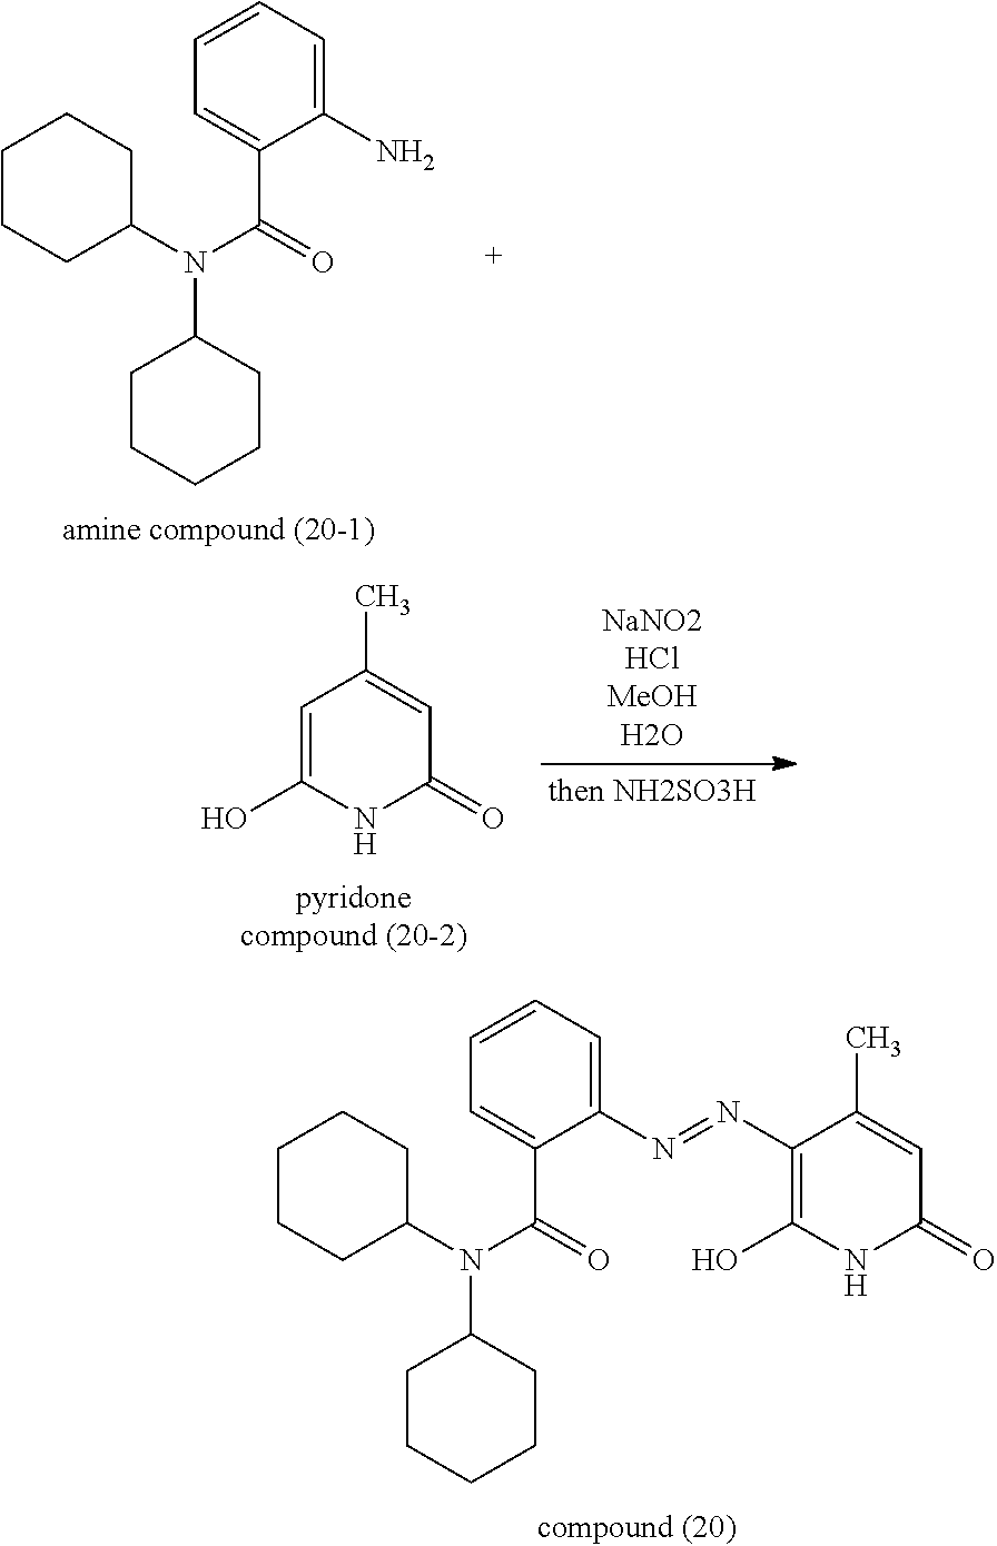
C1(O)=C(N=NC2=CC=CC=C2C(N(C2CCCCC2)C2CCCCC2)=O)C(C)=CC(=O)N1.C1CCC(N(C2CCCCC2)C(C2=CC=CC=C2N)=O)CC1.C1=C(O)NC(=O)C=C1C
